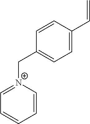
C1=CC(C=C)=CC=C1C[N+]1=CC=CC=C1
